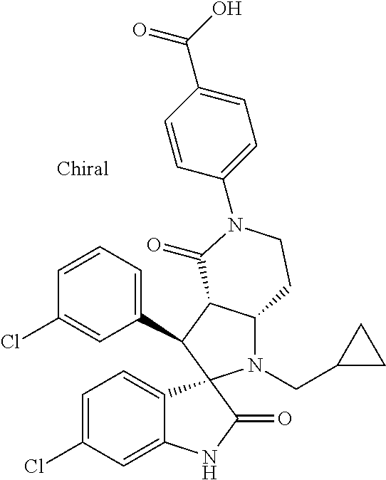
C1(C2C3C(N(CC4CC4)C24C2=CC=C(Cl)C=C2NC4=O)CCN(C2=CC=C(C(O)=O)C=C2)C3=O)=CC=CC(Cl)=C1
